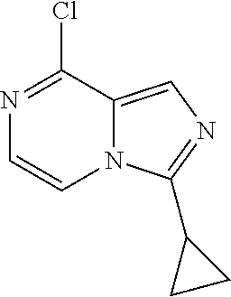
N1=C(Cl)C2=CN=C(C3CC3)N2C=C1
